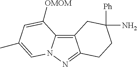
C12=C3N(N=C1CCC(N)([Ph])C2)C=C(C)C=C3[OMOM]
